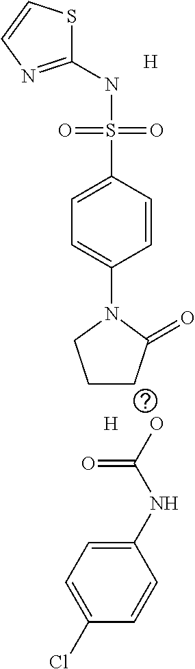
C1(NS(C2=CC=C(N3CCCC3=O)C=C2)(=O)=O)=NC=CS1.[H].[H].OC(=O)NC1=CC=C(Cl)C=C1
